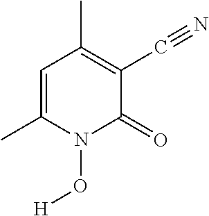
C1=C(C)N(O[H])C(=O)C(C#N)=C1C
